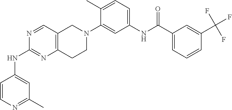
N1=CC2=C(N=C1NC1=CC(C)=NC=C1)CCN(C1=CC(NC(C3=CC=CC(C(F)(F)F)=C3)=O)=CC=C1C)C2
